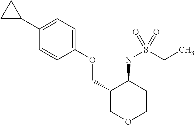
C1(C2CC2)=CC=C(OCC2COCCC2NS(=O)(CC)=O)C=C1
